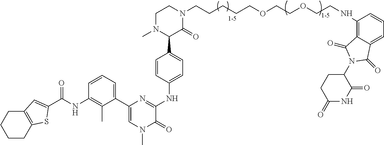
N1(C)C(C2=CC=C(NC3=NC(C4=CC=CC(NC(=O)C5=CC6=C(CCCC6)S5)=C4C)=CN(C)C3=O)C=C2)C(=O)N(CCCCCOCCOCCNC2=C3C(=CC=C2)C(=O)N(C2CCC(=O)NC2=O)C3=O)CC1
